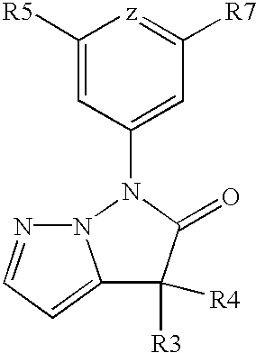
C1([R5])=CC(N2C(=O)C([R3])([R4])C3=CC=NN32)=CC([R7])=[z]1
